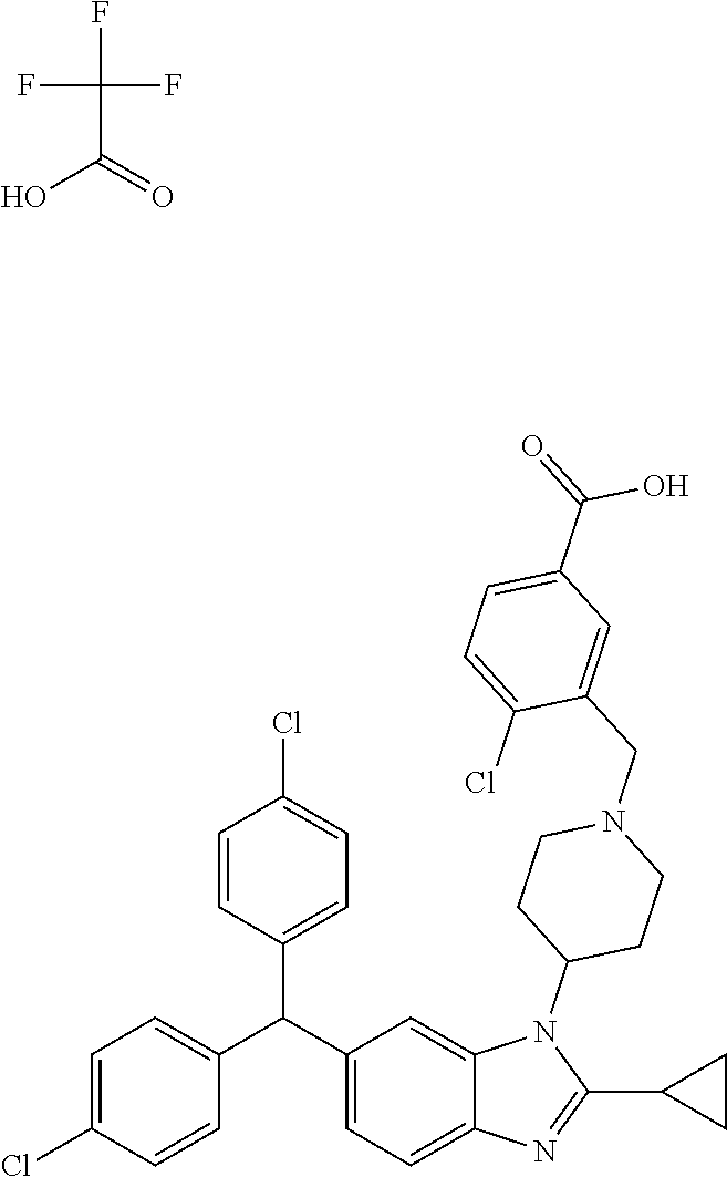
C1(C(C2=CC=C3C(=C2)N(C2CCN(CC4=CC(C(=O)O)=CC=C4Cl)CC2)C(C2CC2)=N3)C2=CC=C(Cl)C=C2)=CC=C(Cl)C=C1.FC(F)(C(=O)O)F
